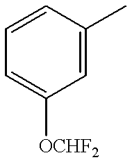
C1=CC=C([OCHF2])C=C1C
